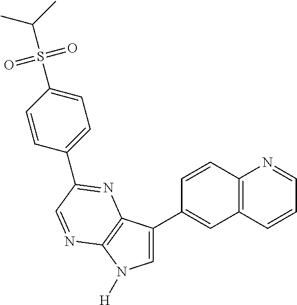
C12=C(C=CC=N1)C=C(C1=CN([H])C3=C1N=C(C1=CC=C(S(C(C)C)(=O)=O)C=C1)C=N3)C=C2
